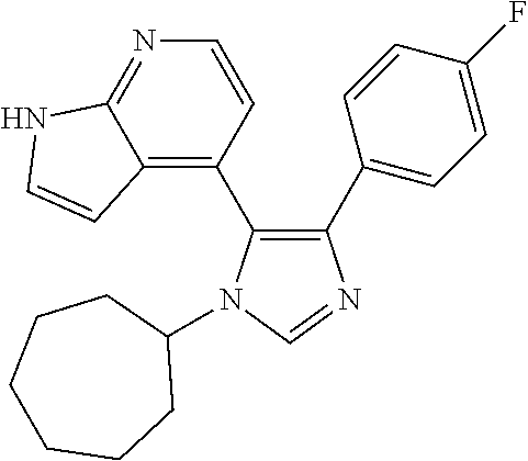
C1(C2=CC=C(F)C=C2)=C(C2=C3C(=NC=C2)NC=C3)N(C2CCCCCC2)C=N1
